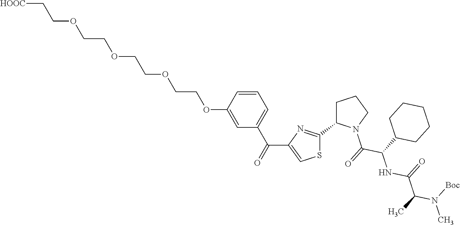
C1=CC(OCCOCCOCCOCC[HOOC])=CC(C(C2=CSC(C3N(C(C(NC(=O)C(N([Boc])C)C)C4CCCCC4)=O)CCC3)=N2)=O)=C1
